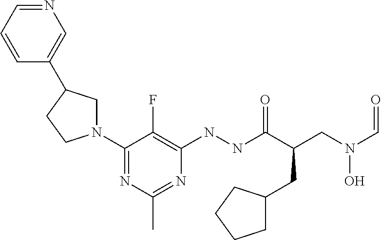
N1(C2=NC(C)=NC(NNC(C(CN(C=O)O)CC3CCCC3)=O)=C2F)CC(C2=CN=CC=C2)CC1
